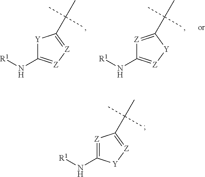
[Z]1=C(N[R1])[Y][Z]=C1C(C)(C)C.[Z]1=C(C(C)(C)C)[Y][Z]=C1N[R1].[Y]1C(N[R1])=[Z][Z]=C1C(C)(C)C
